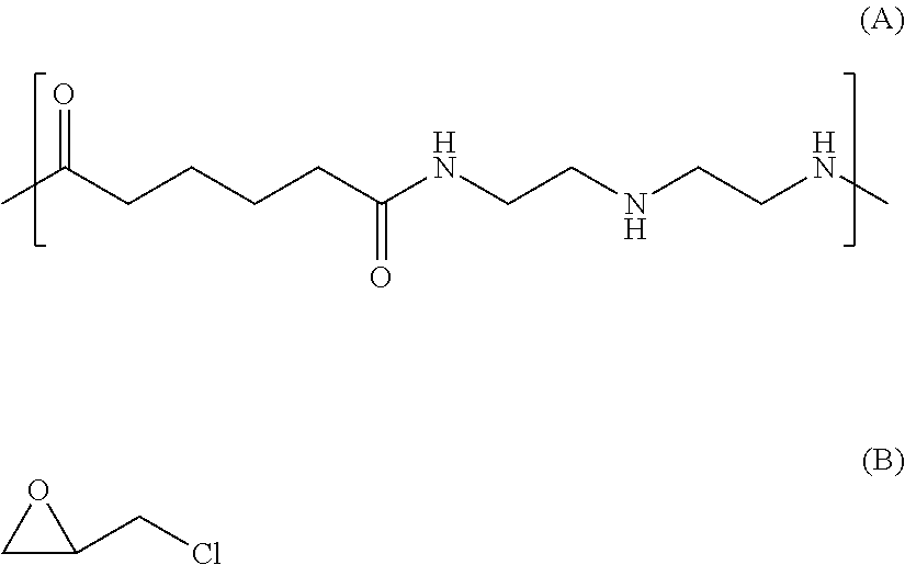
CC(CCCCC(NCCNCCNC)=O)=O.C1C(CCl)O1
